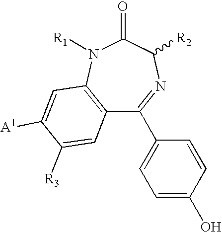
C12=C(N([R1])C(=O)C([R2])N=C1C1=CC=C(O)C=C1)C=C([A1])C([R3])=C2
